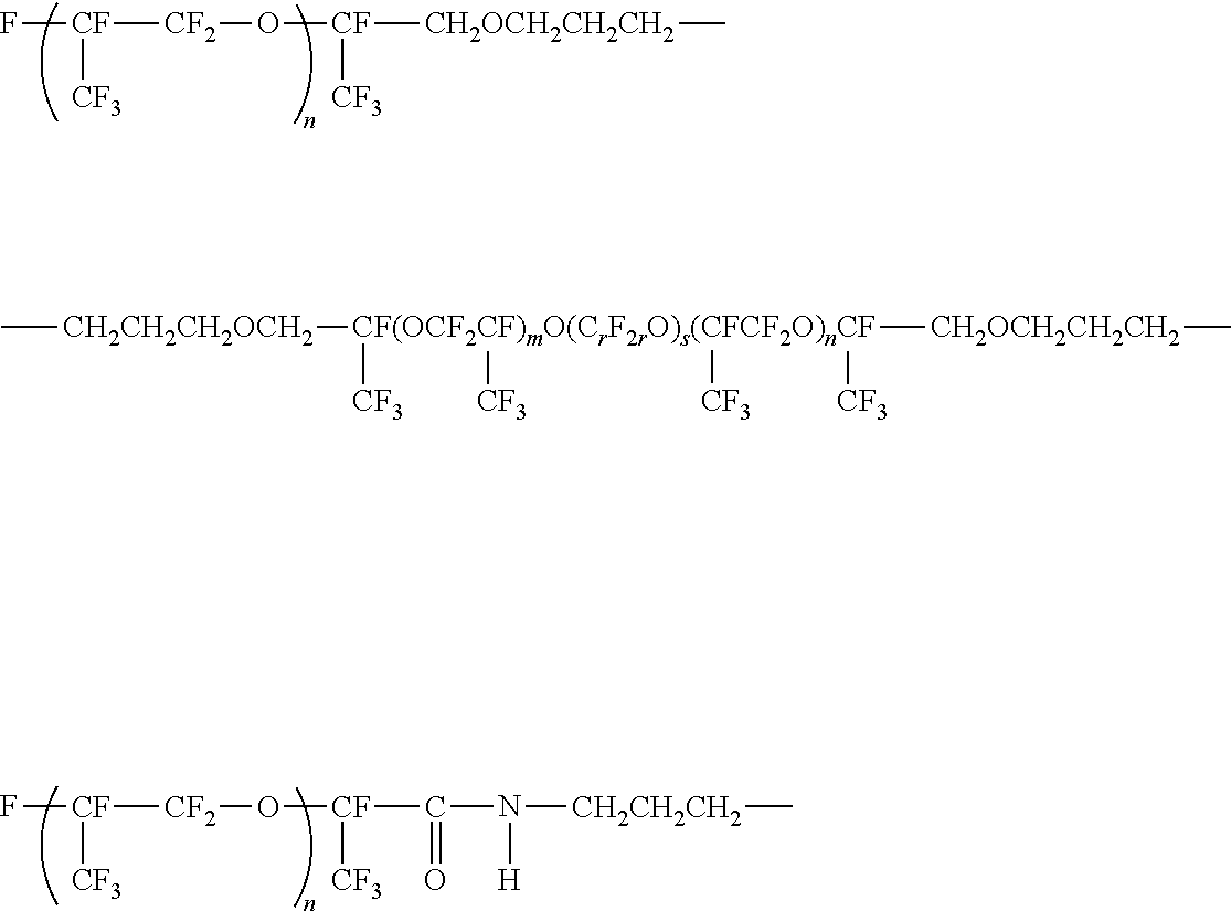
F[CF]([CF2]O[CF]([CH2OCH2CH2CH2]C)[CF3])[CF3].F[CF]([CF2]O[CF](C(N([CH2CH2CH2]C)[H])=O)[CF3])[CF3].C[CH2CH2CH2OCH2][CF(OCF2CF)mO(CrF2rO)s(CFCF2O)nCF]([CH2OCH2CH2CH2]C)([CF3])([CF3])([CF3])[CF3]
